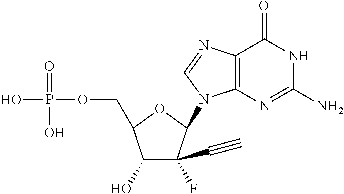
C12=C(N=C(N)NC1=O)N(C1C(C#C)(F)C(O)C(COP(O)(=O)O)O1)C=N2
